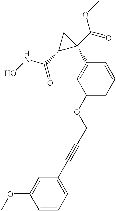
ONC(C1C(C(=O)OC)(C2=CC(OCC#CC3=CC=CC(OC)=C3)=CC=C2)C1)=O
